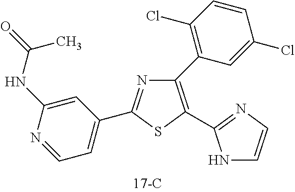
C1(C2=C(Cl)C=CC(Cl)=C2)=C(C2=NC=CN2)SC(C2=CC=NC(NC(=O)C)=C2)=N1
